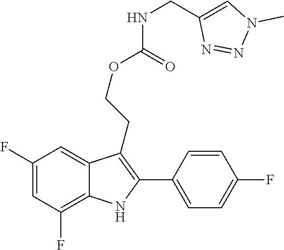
C1(C2=C(CCOC(=O)NCC3=CN(C)N=N3)C3=CC(F)=CC(F)=C3N2)=CC=C(F)C=C1
